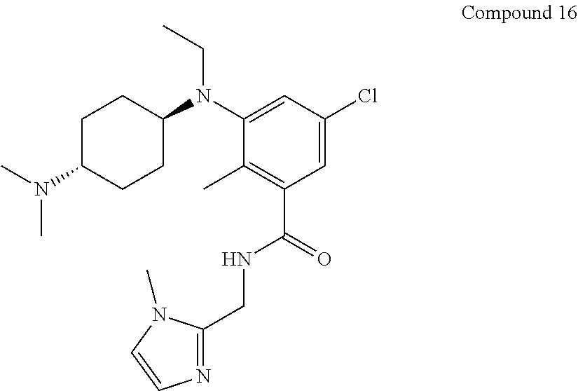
C1C(N(C)C)CCC(N(C2=CC(Cl)=CC(C(NCC3=NC=CN3C)=O)=C2C)CC)C1
